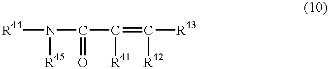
[R44]N(C(C(=C([R43])[R42])[R41])=O)[R45]
